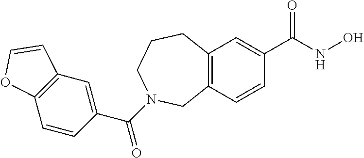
C12=C(C=C(C(NO)=O)C=C1)CCCN(C(C1=CC3=C(C=C1)OC=C3)=O)C2
